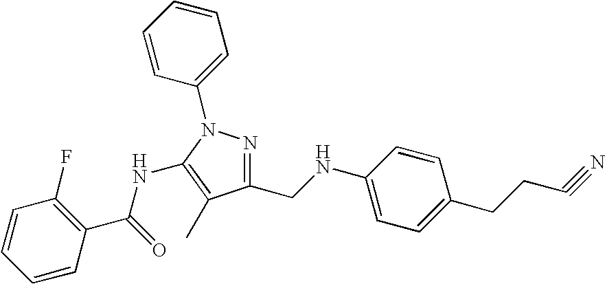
C1=CC(C(=O)NC2=C(C)C(CNC3=CC=C(CCC#N)C=C3)=NN2C2=CC=CC=C2)=C(F)C=C1
